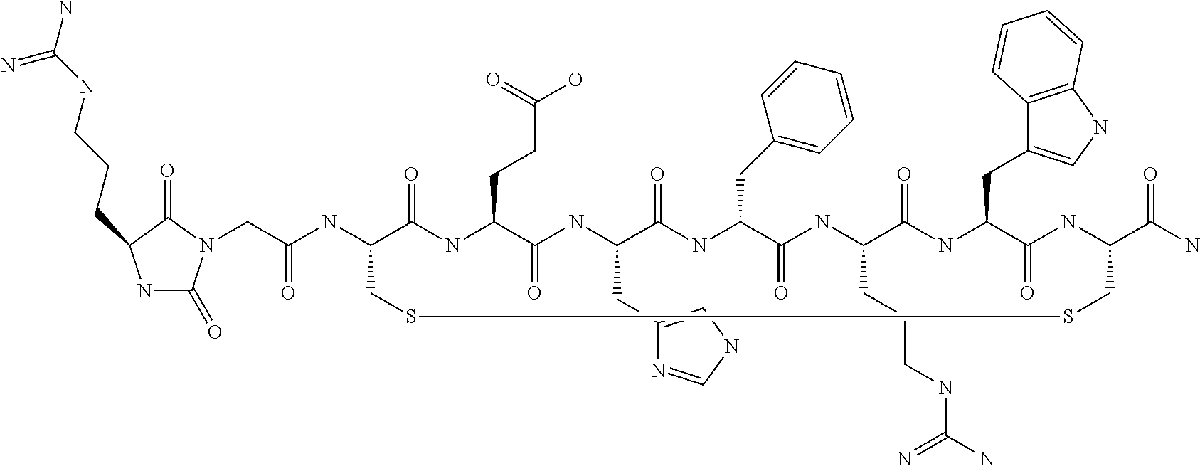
N1C(=O)N(CC(NC2C(=O)NC(CCC(=O)O)C(=O)NC(CC3=CNC=N3)C(=O)NC(CC3=CC=CC=C3)C(=O)NC(CCCNC(=N)N)C(=O)NC(CC3=CNC4=C3C=CC=C4)C(=O)NC(C(=O)N)CSSC2)=O)C(=O)C1CCCNC(N)=N
